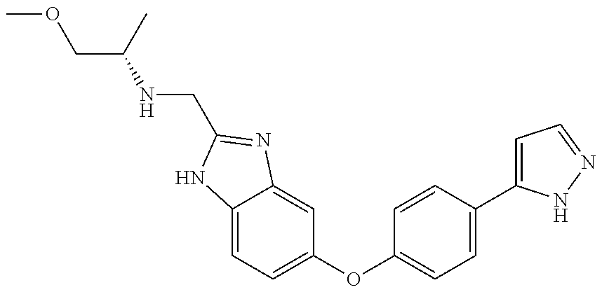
COCC(NCC1=NC2=CC(OC3=CC=C(C4=CC=NN4)C=C3)=CC=C2N1)C
